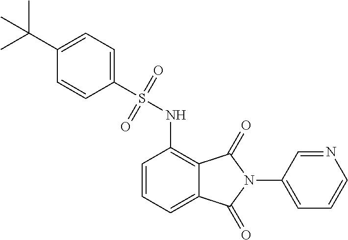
C1=CC=C2C(=C1NS(C1=CC=C(C(C)(C)C)C=C1)(=O)=O)C(=O)N(C1=CC=CN=C1)C2=O
